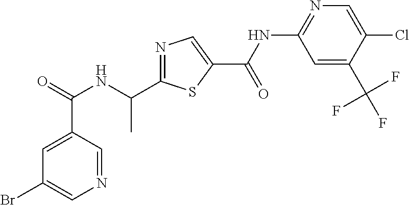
N1=CC(C(=O)NC(C)C2=NC=C(C(NC3=NC=C(Cl)C(C(F)(F)F)=C3)=O)S2)=CC(Br)=C1
